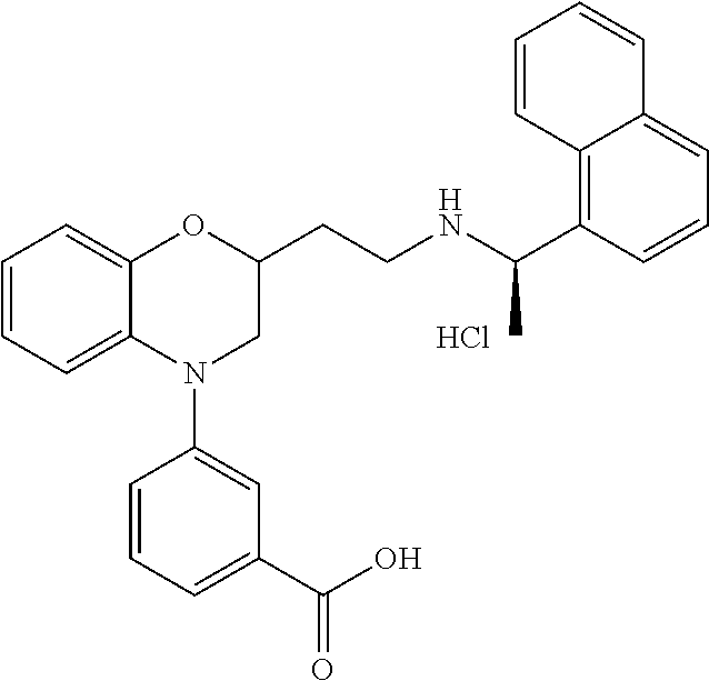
Cl.C1=CC=C2C(=C1)OC(CCNC(C1=C3C(=CC=C1)C=CC=C3)C)CN2C1=CC(C(O)=O)=CC=C1
